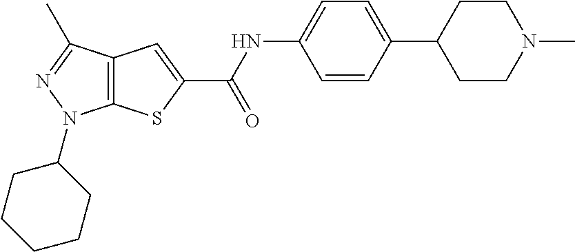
C1=CC(C2CCN(C)CC2)=CC=C1NC(C1=CC2=C(S1)N(C1CCCCC1)N=C2C)=O
